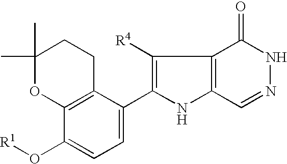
C1(C)(C)OC2=C(CC1)C(C1=C([R4])C3=C(N1)C=NNC3=O)=CC=C2O[R1]
